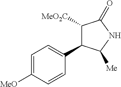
C1([MeO2C])C(C2=CC=C([MeO])C=C2)C([Me])NC1=O
